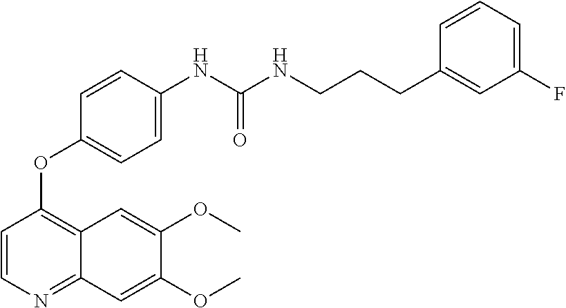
C1=CC(NC(=O)NCCCC2=CC(F)=CC=C2)=CC=C1OC1=C2C(=NC=C1)C=C(OC)C(OC)=C2
